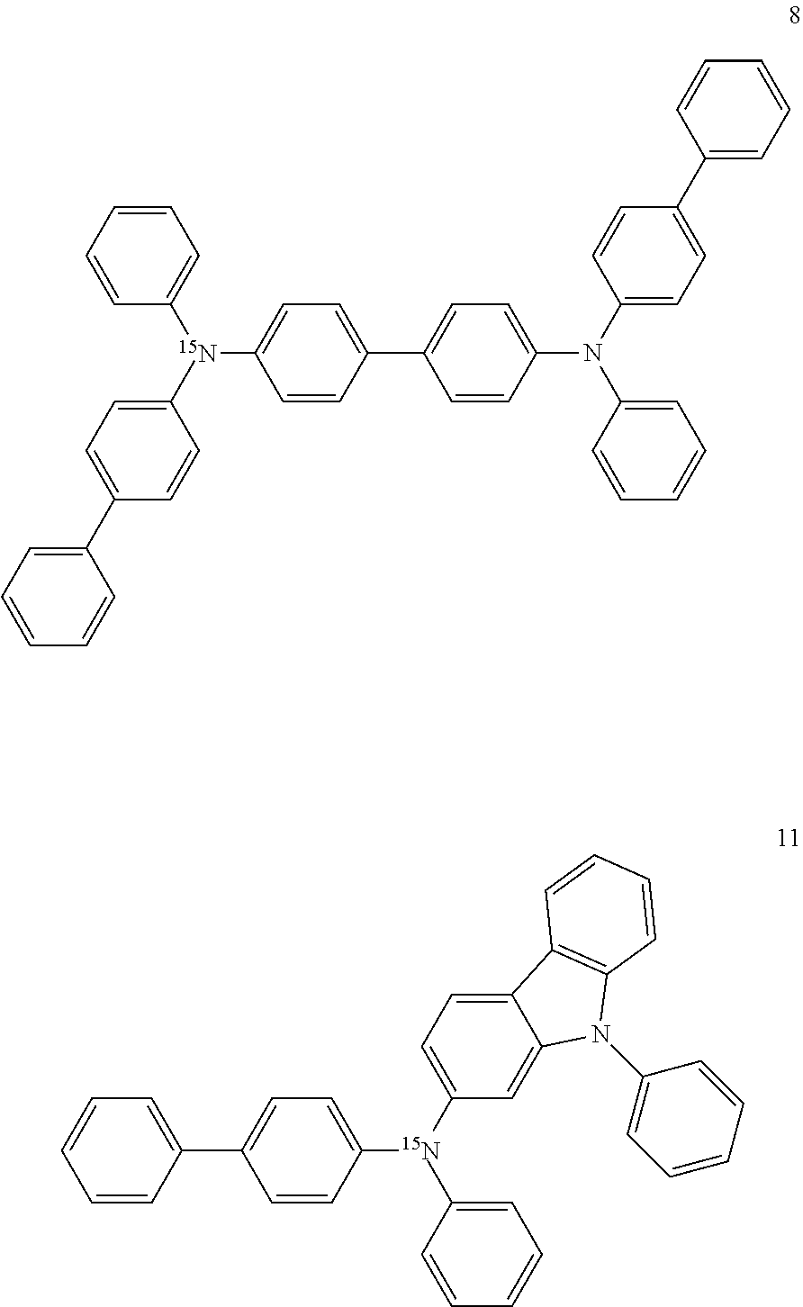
C1=CC=CC([15N](C2=CC=C(C3=CC=C(N(C4=CC=CC=C4)C4=CC=C(C5=CC=CC=C5)C=C4)C=C3)C=C2)C2=CC=C(C3=CC=CC=C3)C=C2)=C1.C1=CC=C(C2=CC=C([15N](C3=CC=CC=C3)C3=CC=C4C(=C3)N(C3=CC=CC=C3)C3=C4C=CC=C3)C=C2)C=C1
